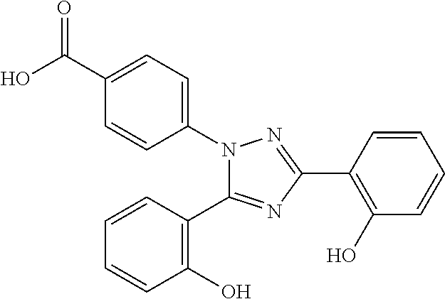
N1(C2=CC=C(C(O)=O)C=C2)C(C2=C(O)C=CC=C2)=NC(C2=C(O)C=CC=C2)=N1
